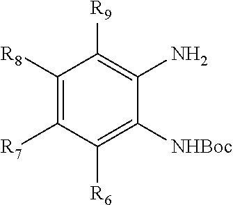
C1([R8])=C([R7])C([R6])=C([NHBoc])C(N)=C1[R9]
